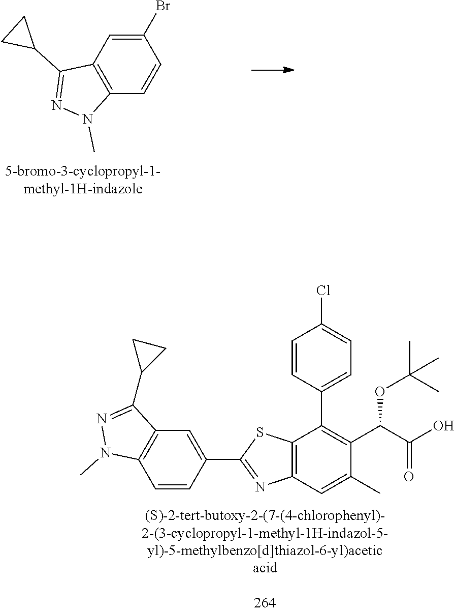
C1=CC(C2=C(C(C(O)=O)OC(C)(C)C)C(C)=CC3=C2SC(C2=CC4=C(C=C2)N(C)N=C4C2CC2)=N3)=CC=C1Cl.C12=C(C=C(Br)C=C1)C(C1CC1)=NN2C
